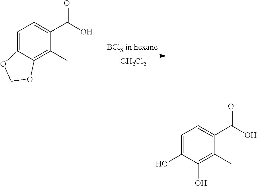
C1=C2C(=C(C)C(C(O)=O)=C1)OCO2.[CH2Cl2].C1=C(O)C(O)=C(C)C(C(O)=O)=C1
